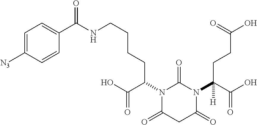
C1([N3])=CC=C(C(=O)NCCCCC(N2C(=O)CC(=O)N(C(CCC(O)=O)(C(=O)O)[H])C2=O)C(O)=O)C=C1
